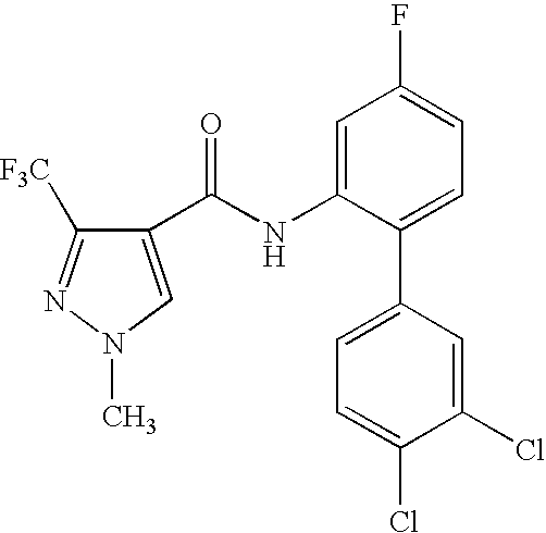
C1(C(NC2=CC(F)=CC=C2C2=CC=C(Cl)C(Cl)=C2)=O)=CN(C)N=C1[F3C]
